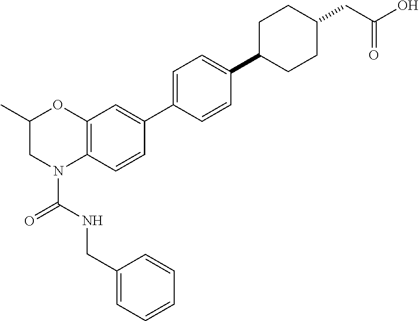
C12=C(C=CC(C3=CC=C(C4CCC(CC(O)=O)CC4)C=C3)=C1)N(C(=O)NCC1=CC=CC=C1)CC(C)O2
